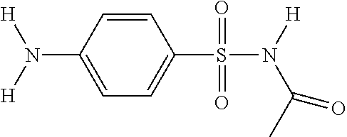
C1=CC(N([H])[H])=CC=C1S(N(C(C)=O)[H])(=O)=O
